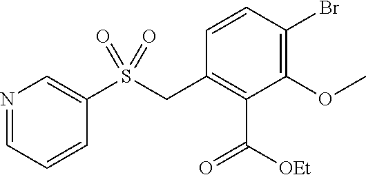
C1=CC(Br)=C(OC)C(C([OEt])=O)=C1CS(C1=CN=CC=C1)(=O)=O
